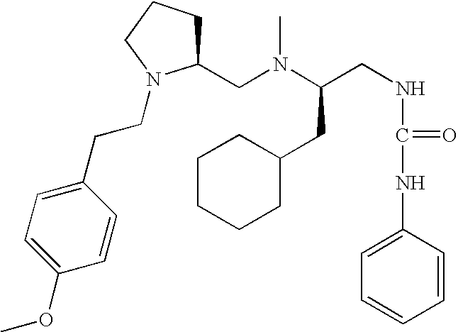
CN(CC1CCCN1CCC1=CC=C(OC)C=C1)C(CNC(NC1=CC=CC=C1)=O)CC1CCCCC1
